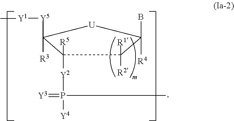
C1([Y2]P([Y4])(C)=[Y3])([R5])C([R3])([Y5][Y1]C)[U]C([R4])(B)C1([R2])[R1]
